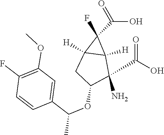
O=C(O)C1(F)C2([H])C1([H])C(N)(C(O)=O)C(OC(C1=CC(OC)=C(F)C=C1)C)C2
